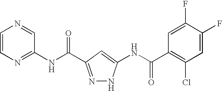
N1=C(NC(=O)C2=NNC(NC(C3=C(Cl)C=C(F)C(F)=C3)=O)=C2)C=NC=C1
